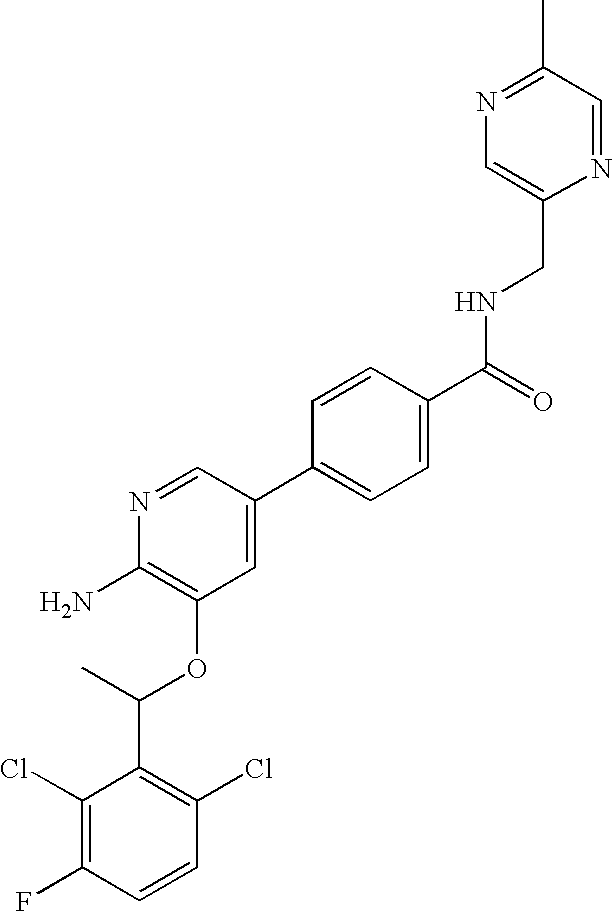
C1(Cl)=C(F)C=CC(Cl)=C1C(C)OC1=C(N)N=CC(C2=CC=C(C(=O)NCC3=CN=C(C)C=N3)C=C2)=C1
